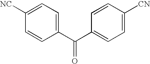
C1([NC])=CC=C(C(C2=CC=C([CN])C=C2)=O)C=C1
